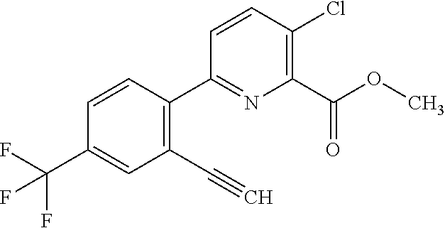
C1(C#C)=C(C2=NC(C(OC)=O)=C(Cl)C=C2)C=CC(C(F)(F)F)=C1
